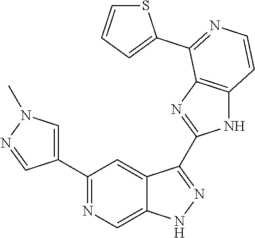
C1(C2=NC=C3C(=C2)C(C2=NC4=C(N2)C=CN=C4C2=CC=CS2)=NN3)=CN(C)N=C1
